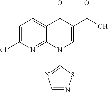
C1=C(Cl)N=C2C(=C1)C(=O)C(C(O)=O)=CN2C1=NC=NS1
